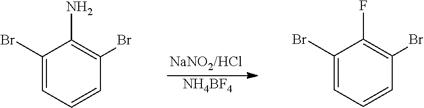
[NH4BF4].C1=CC(Br)=C(N)C(Br)=C1.C1(Br)=CC=CC(Br)=C1F
